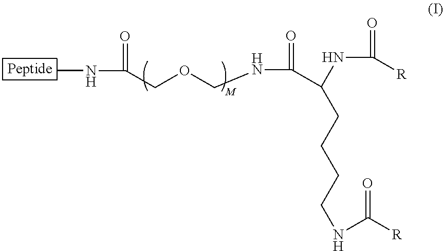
CNC(COCNC(=O)C(NC(=O)[R])CCCCNC([R])=O)=O
